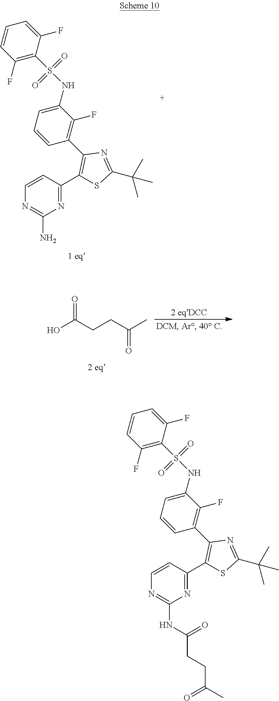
C1=CN=C(NC(CCC(C)=O)=O)N=C1C1=C(C2=C(F)C(NS(C3=C(F)C=CC=C3F)(=O)=O)=CC=C2)N=C(C(C)(C)C)S1.C1=CN=C(N)N=C1C1=C(C2=C(F)C(NS(C3=C(F)C=CC=C3F)(=O)=O)=CC=C2)N=C(C(C)(C)C)S1.OC(CCC(C)=O)=O
